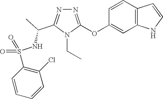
N1=C(OC2=CC3=C(C=C2)C=CN3)N(CC)C(C(NS(C2=C(Cl)C=CC=C2)(=O)=O)C)=N1
